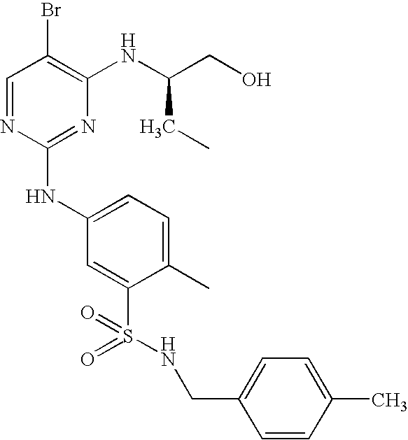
C1=NC(NC2=CC=C(C)C(S(=O)(=O)NCC3=CC=C(C)C=C3)=C2)=NC(NC(CO)CC)=C1Br
